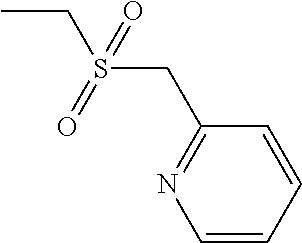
C1=CC=CC(CS(CC)(=O)=O)=N1
